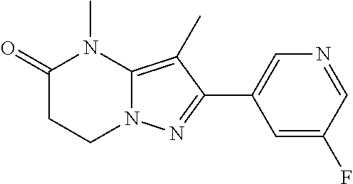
C1C(=O)N(C)C2=C(C)C(C3=CN=CC(F)=C3)=NN2C1
